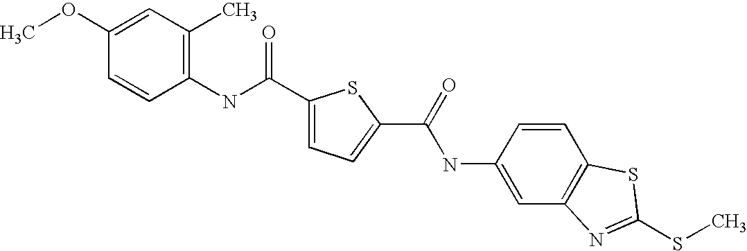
C1(C(NC2=C(C)C=C(OC)C=C2)=O)=CC=C(C(=O)NC2=CC3=C(C=C2)SC(SC)=N3)S1
